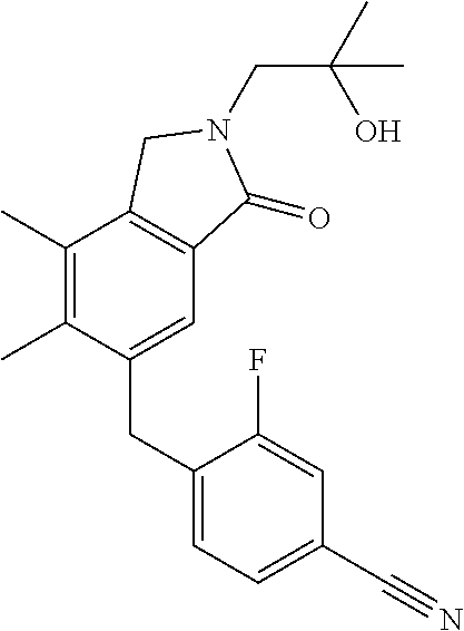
C(N1C(=O)C2=C(C(C)=C(C)C(CC3=CC=C(C#N)C=C3F)=C2)C1)C(C)(O)C
